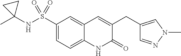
C1=NN(C)C=C1CC1=CC2=CC(S(NC3(C)CC3)(=O)=O)=CC=C2NC1=O
